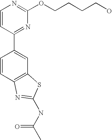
C1=CC(C2=CC3=C(C=C2)N=C(NC(C)=O)S3)=NC(OCCCCO)=N1
